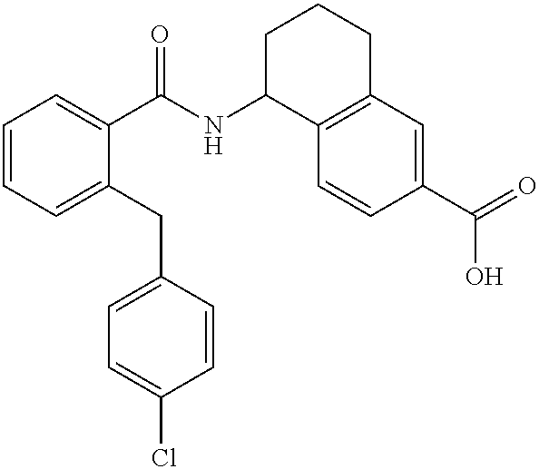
C1=CC=C(CC2=CC=C(Cl)C=C2)C(C(NC2C3=C(CCC2)C=C(C(O)=O)C=C3)=O)=C1
